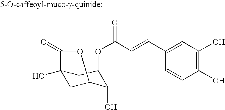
C12(O)CC(C(O)C(OC(C=CC3=CC(O)=C(O)C=C3)=O)C1)OC2=O
